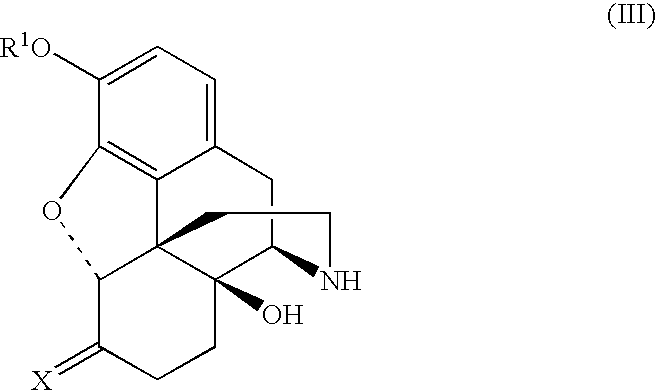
C12=CC=C([R1O])C3=C1C14C(O)(C(C2)NCC1)CCC(=[X])C4O3
